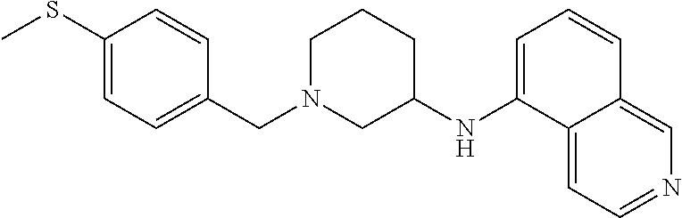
C1(SC)=CC=C(CN2CCCC(NC3=CC=CC4=CN=CC=C34)C2)C=C1
